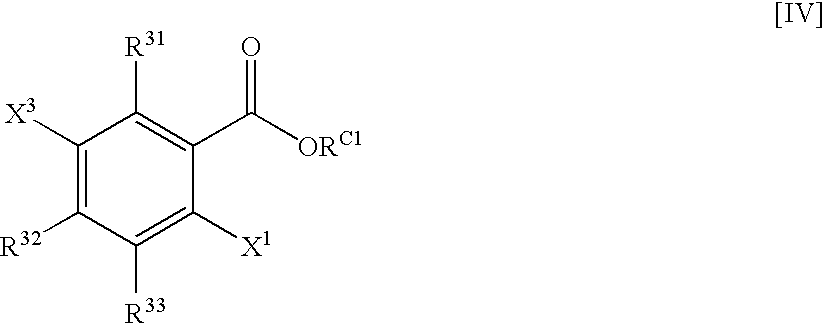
C1([X3])=C([R32])C([R33])=C([X1])C(C([ORC1])=O)=C1[R31]
